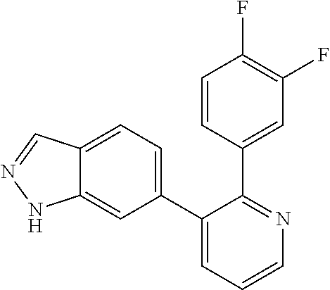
C12=CC=C(C3=CC=CN=C3C3=CC(F)=C(F)C=C3)C=C1NN=C2
